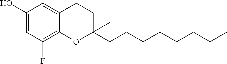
C1(O)=CC(F)=C2C(=C1)CCC(CCCCCCCC)(C)O2
